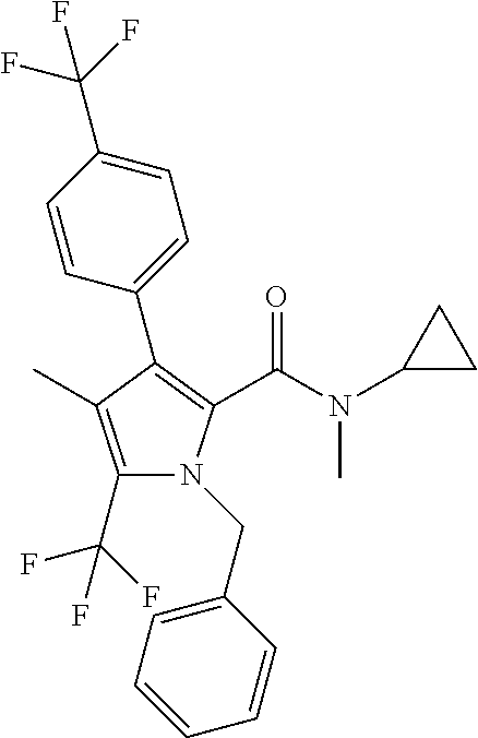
C1(C2=C(C(N(C3CC3)C)=O)N(CC3=CC=CC=C3)C(C(F)(F)F)=C2C)=CC=C(C(F)(F)F)C=C1
